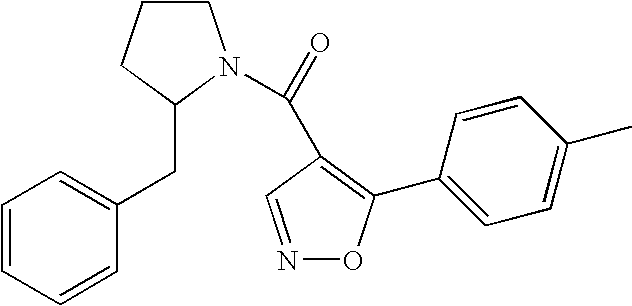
N1=CC(C(N2CCCC2CC2=CC=CC=C2)=O)=C(C2=CC=C(C)C=C2)O1
